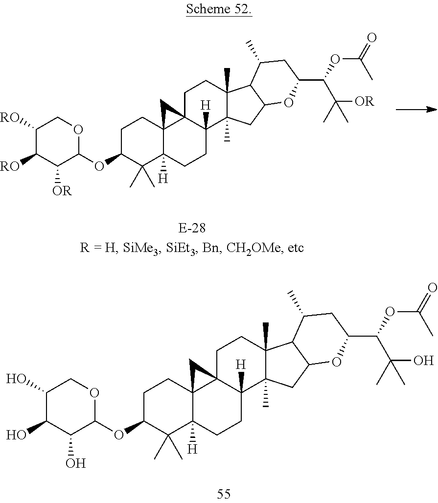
C1(O)C(O)C(O)C(OC2C(C)(C)C3([H])C4(CC2)C2(C([H])(CC3)C3(C)C(C)(CC2)C2C(OC(C(OC(=O)C)C(O)(C)C)CC2C)C3)C4)OC1.C1([RO])C([RO])C([OR])C(OC2C(C)(C)C3([H])C4(CC2)C2(C([H])(CC3)C3(C)C(C)(CC2)C2C(OC(C(OC(=O)C)C([OR])(C)C)CC2C)C3)C4)OC1
